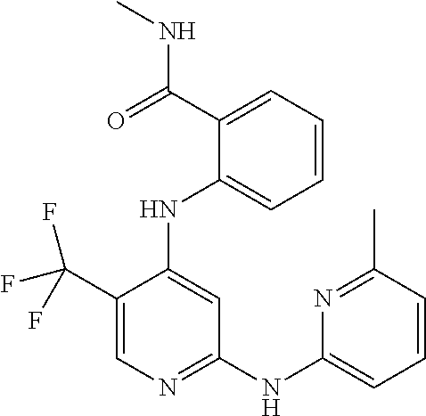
C1(C(F)(F)F)=CN=C(NC2=CC=CC(C)=N2)C=C1NC1=CC=CC=C1C(NC)=O
